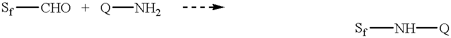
[Sf][CHO].N[Q].[Sf]N[Q]
